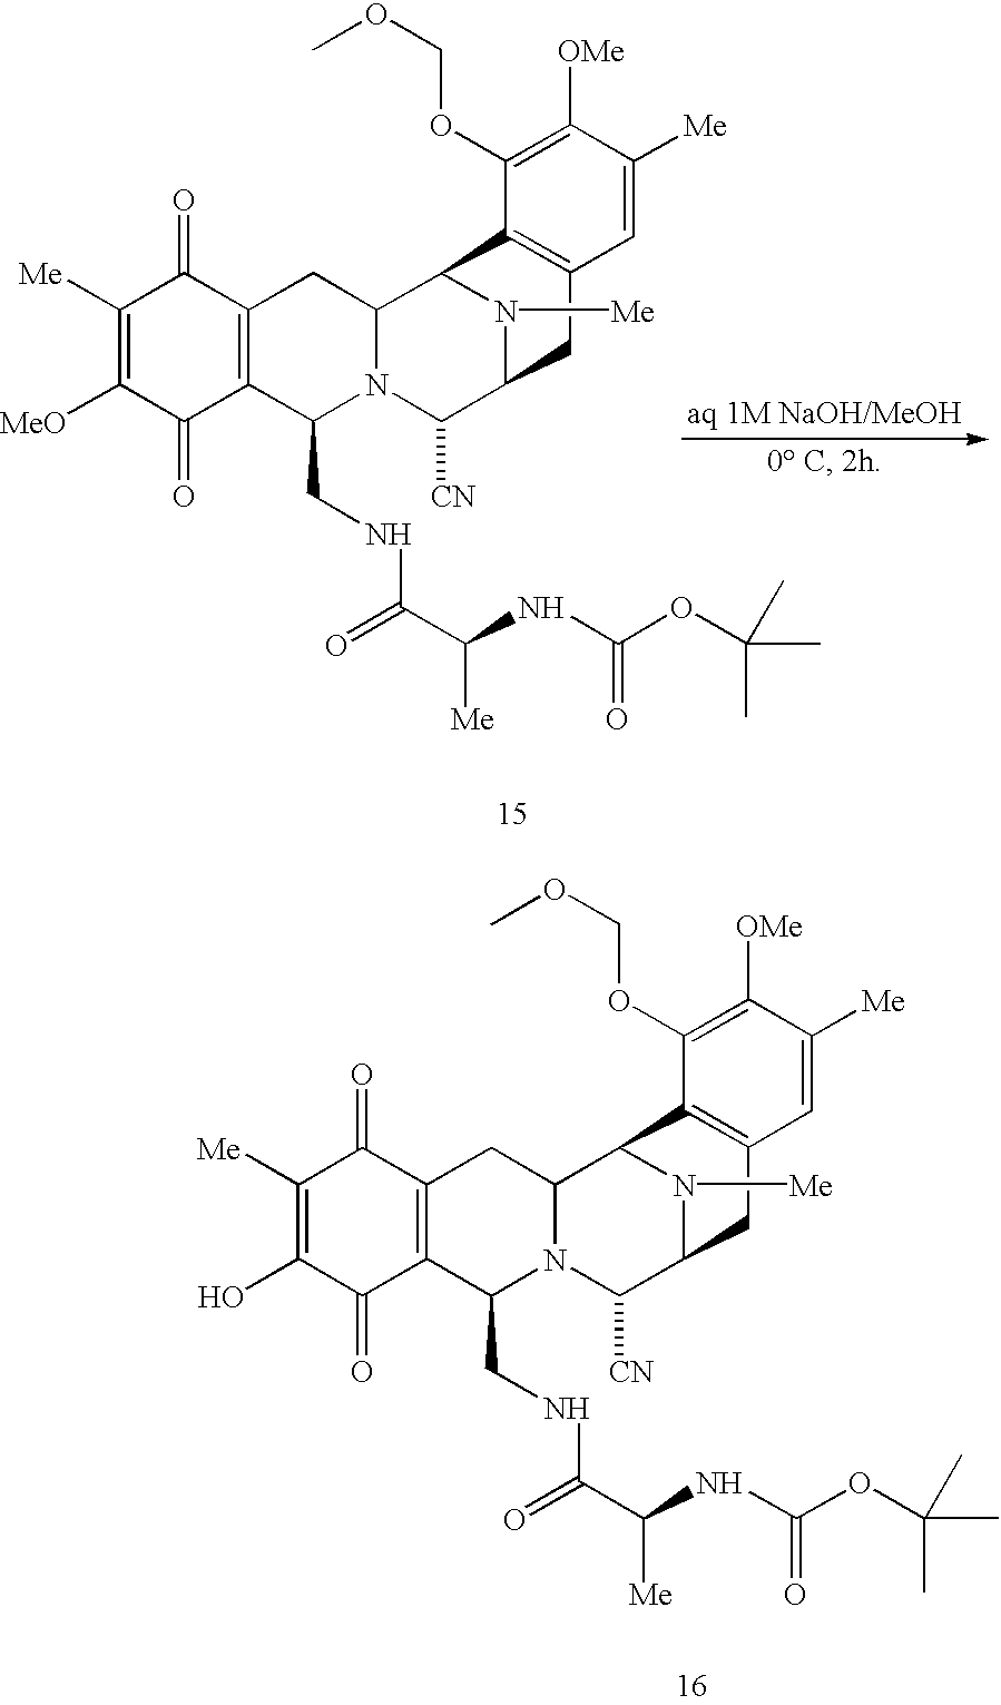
C1([Me])=C(O)C(=O)C2=C(C1=O)CC1N(C2CNC(C(NC(OC(C)(C)C)=O)[Me])=O)C([CN])C2N([Me])C1C1=C(C2)C=C([Me])C([OMe])=C1OCOC.C1([Me])=C([MeO])C(=O)C2=C(C1=O)CC1N(C2CNC(C(NC(OC(C)(C)C)=O)[Me])=O)C([CN])C2N([Me])C1C1=C(C2)C=C([Me])C([OMe])=C1OCOC
